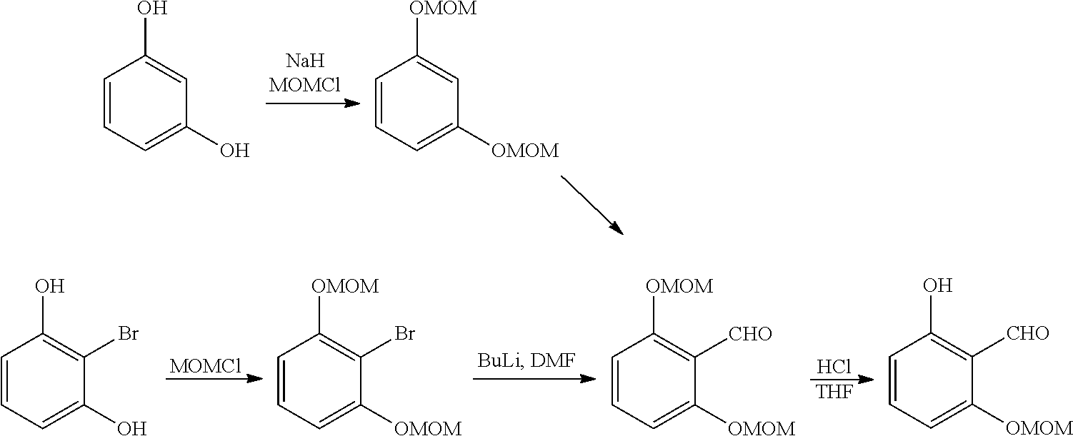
C1=CC=C(O)C=C1O.C1=CC=C([OMOM])C=C1[OMOM].C1=CC=C(O)C(Br)=C1O.C1=CC=C([OMOM])C(Br)=C1[OMOM].[MOMCl].C1=CC=C([OMOM])C([CHO])=C1[OMOM].Cl.[THF].C1=CC=C([OMOM])C([CHO])=C1O
